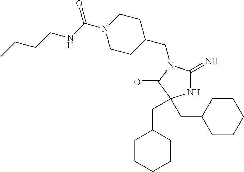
C1C(CN2C(=N)NC(CC3CCCCC3)(CC3CCCCC3)C2=O)CCN(C(NCCCC)=O)C1
